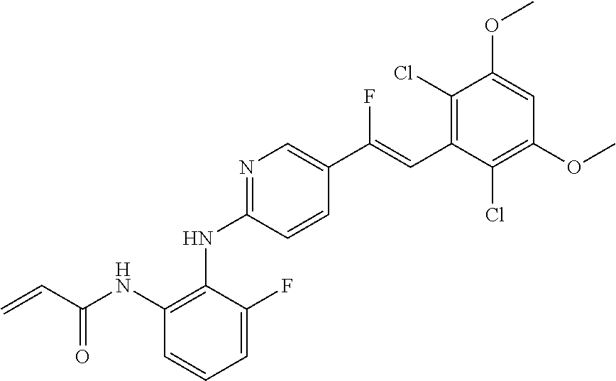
N1=C(NC2=C(NC(C=C)=O)C=CC=C2F)C=CC(C(=CC2=C(Cl)C(OC)=CC(OC)=C2Cl)F)=C1
